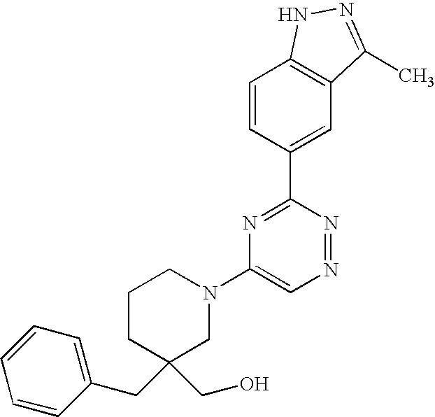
C1=CC(C2=NC(N3CCCC(CO)(CC4=CC=CC=C4)C3)=CN=N2)=CC2=C1NN=C2C
